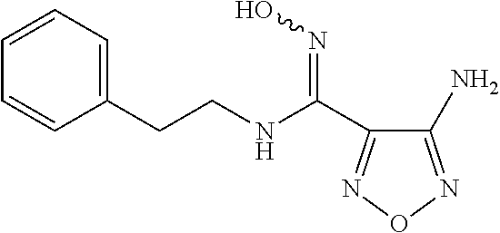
C1(N)=NON=C1C(NCCC1=CC=CC=C1)=NO
